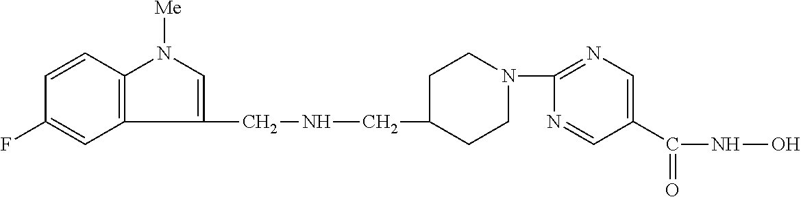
C1(F)=CC2=C(C=C1)N([Me])C=C2CNCC1CCN(C2=NC=C(C(NO)=O)C=N2)CC1
